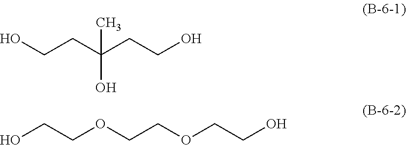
OCCC(CCO)(C)O.OCCOCCOCCO
